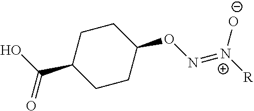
C1CC(ON=[N+]([O-])[R])CCC1C(=O)O
